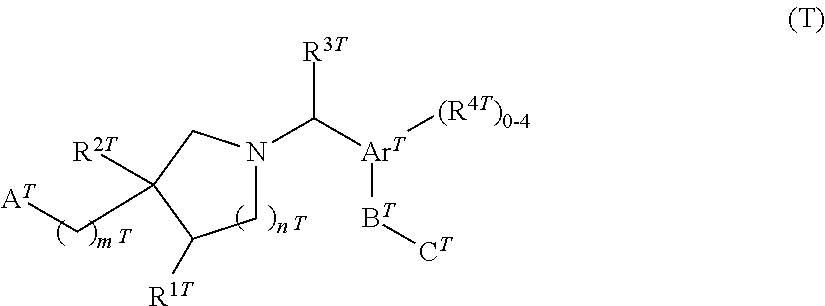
[T].[T].[R2T]C1(C[AT])CN(C([ArT]([(R4T)0-4])[BT][CT])[R3T])CC1[R1T]
